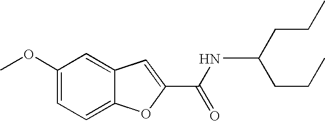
C1(OC)=CC=C2C(=C1)C=C(C(=O)NC(CCC)CCC)O2
